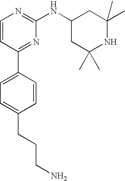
C1=CC(C2=CC=C(CCCN)C=C2)=NC(NC2CC(C)(C)NC(C)(C)C2)=N1
